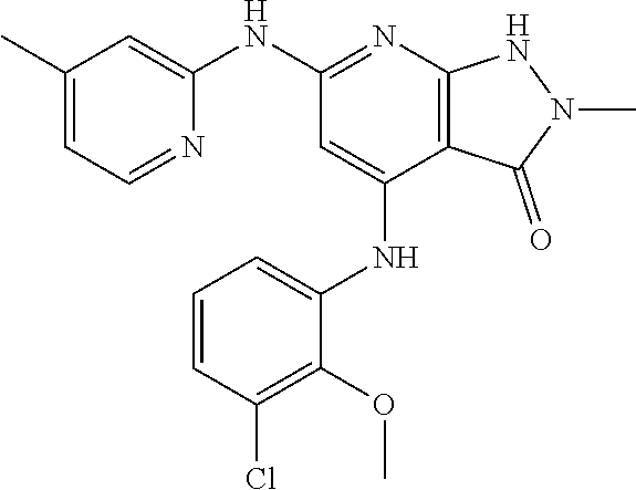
C1(C)=CC=NC(NC2=NC3=C(C(NC4=CC=CC(Cl)=C4OC)=C2)C(=O)N(C)N3)=C1
